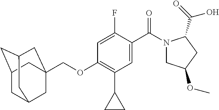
C(OC1=C(C2CC2)C=C(C(=O)N2CC(OC)CC2C(O)=O)C(F)=C1)C12CC3CC(CC(C1)C3)C2
